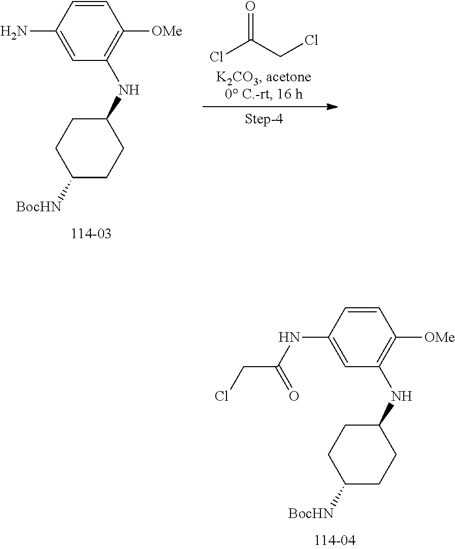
C1=CC(NC(CCl)=O)=CC(NC2CCC([BocHN])CC2)=C1[OMe].C1=CC(N)=CC(NC2CCC([BocHN])CC2)=C1[OMe].O=C(CCl)Cl
